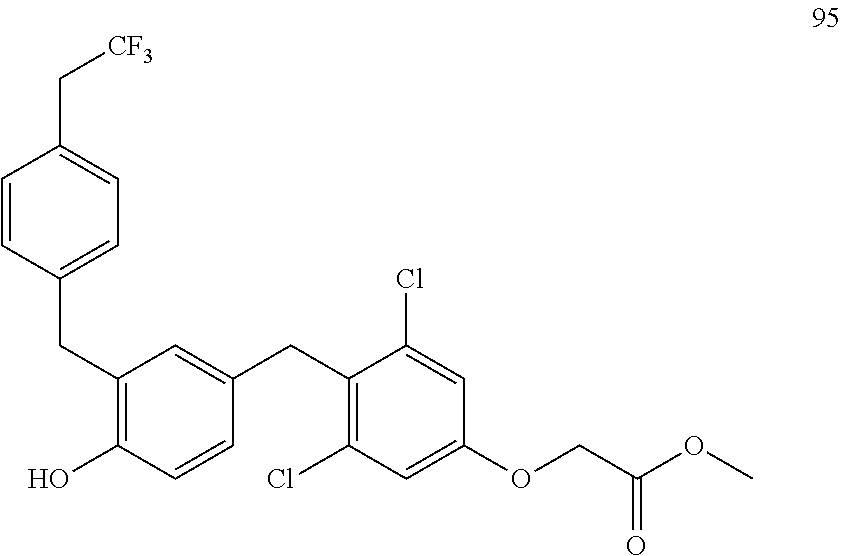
C1=CC(CC2=C(O)C=CC(CC3=C(Cl)C=C(OCC(OC)=O)C=C3Cl)=C2)=CC=C1C[CF3]
